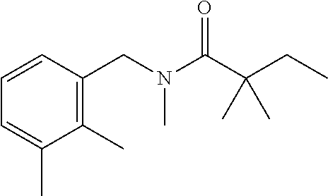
C1=CC(CN(C(C(CC)(C)C)=O)C)=C(C)C(C)=C1
